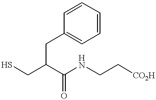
C(C(C(NCC[CO2H])=O)CS)C1=CC=CC=C1
